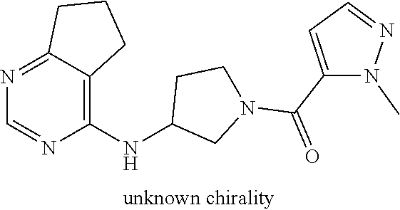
C1=NC(NC2CN(C(C3=CC=NN3C)=O)CC2)=C2C(=N1)CCC2
